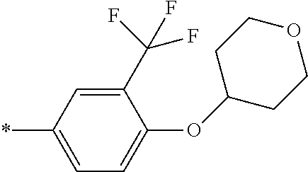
C1(C(F)(F)F)=CC(*)=CC=C1OC1CCOCC1
